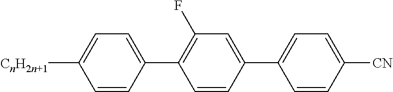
C1=CC(C2=C(F)C=C(C3=CC=C([CN])C=C3)C=C2)=CC=C1[CnH2n+1]
